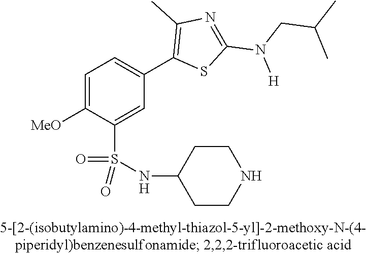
C1=C([OMe])C(S(NC2CCNCC2)(=O)=O)=CC(C2=C(C)N=C(N([H])CC(C)C)S2)=C1
